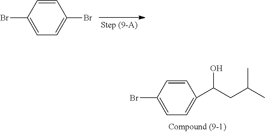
C1=CC(Br)=CC=C1Br.C1=CC(Br)=CC=C1C(CC(C)C)O
